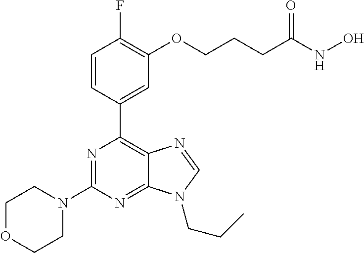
C1=CC(C2=C3C(=NC(N4CCOCC4)=N2)N(CCC)C=N3)=CC(OCCCC(NO)=O)=C1F
